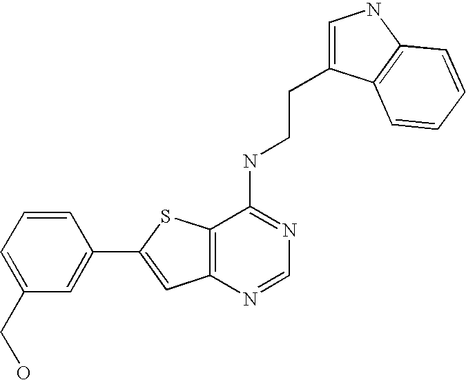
C1=CC=C(CO)C=C1C1=CC2=C(S1)C(NCCC1=CNC3=C1C=CC=C3)=NC=N2
